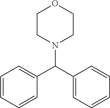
C1=CC=CC(C(C2=CC=CC=C2)N2CCOCC2)=C1
